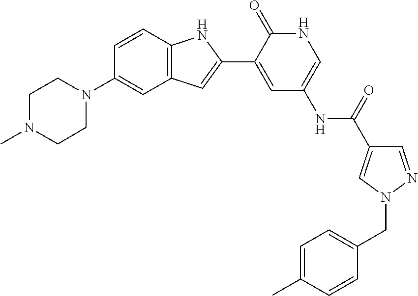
C1=CC2=C(C=C1N1CCN(C)CC1)C=C(C1=CC(NC(=O)C3=CN(CC4=CC=C(C)C=C4)N=C3)=CNC1=O)N2
